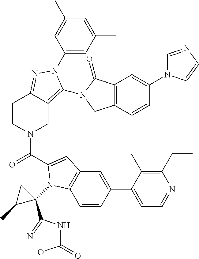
C1(N2C(N3C(=O)C4=C(C=CC(N5C=NC=C5)=C4)C3)=C3CN(C(C4=CC5=C(C=CC(C6=CC=NC(CC)=C6C)=C5)N4C4(C(NC(O)=O)=N)CC4C)=O)CCC3=N2)=CC(C)=CC(C)=C1
